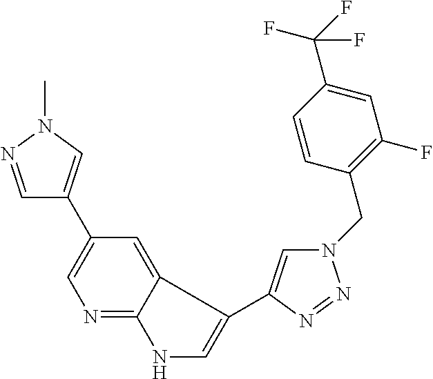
C1=NN(C)C=C1C1=CN=C2C(=C1)C(C1=CN(CC3=C(F)C=C(C(F)(F)F)C=C3)N=N1)=CN2
